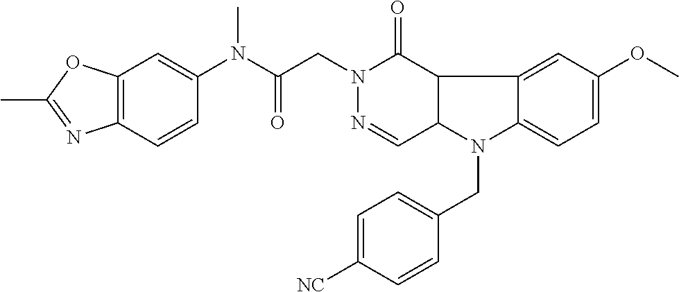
C12=C(C=CC(N(C(=O)CN3N=CC4C(C3=O)C3=CC(OC)=CC=C3N4CC3=CC=C([NC])C=C3)C)=C1)N=C(C)O2
